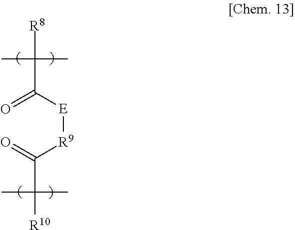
[R8]C(C([E][R9]C(C([R10])(C)C)=O)=O)(C)C
